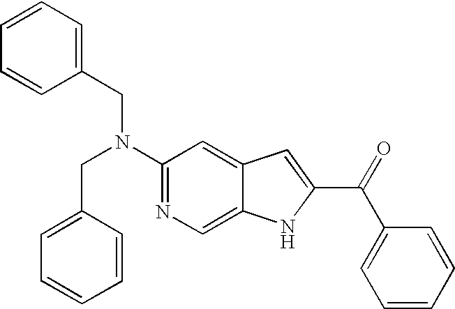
C1=CC(CN(C2=NC=C3C(=C2)C=C(C(=O)C2=CC=CC=C2)N3)CC2=CC=CC=C2)=CC=C1
